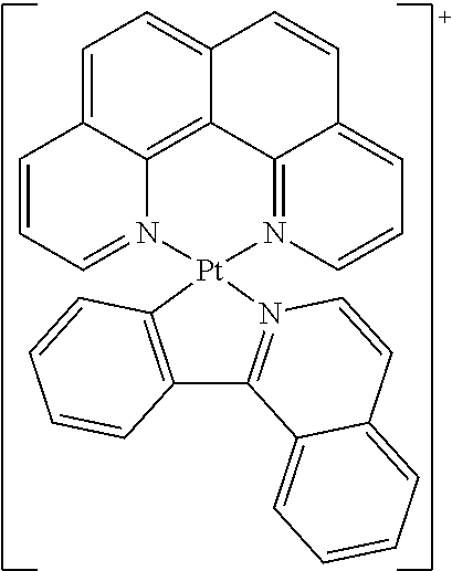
C1=C2C3=C4C(=C1)C=CC1=CC=CN(=C41)[Pt]1(N3=CC=C2)N2=C(C3=C1C=CC=C3)C1=CC=CC=C1C=C2
